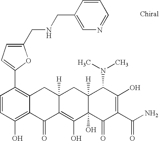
C1=CC(O)=C2C(=C1C1=CC=C(CNCC3=CN=CC=C3)O1)CC1([H])C(=C(O)C3(O)C([H])(C1)C(N(C)C)C(O)=C(C(N)=O)C3=O)C2=O
